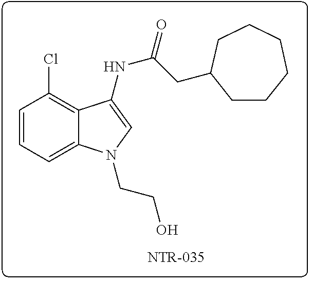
C12=CC=CC(Cl)=C1C(NC(CC1CCCCCC1)=O)=CN2CCO
